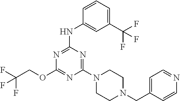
N(C1=NC(OCC(F)(F)F)=NC(N2CCN(CC3=CC=NC=C3)CC2)=N1)C1=CC(C(F)(F)F)=CC=C1
